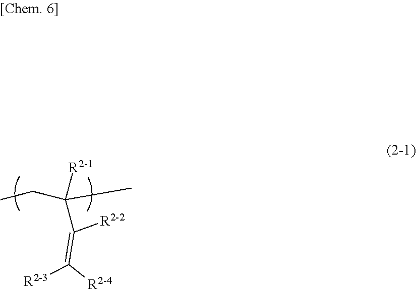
CCC(CC)([R2-1])C([R2-2])=C([R2-4])[R2-3]
